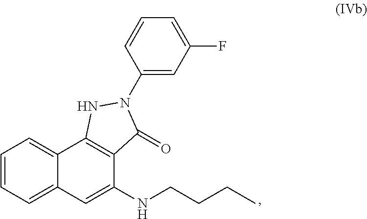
C1=CC=C2C(=C1)C1=C(C(NCCCC)=C2)C(=O)N(C2=CC(F)=CC=C2)N1
